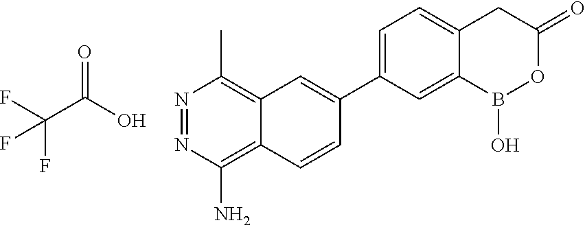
C12=C(C)N=NC(N)=C1C=CC(C1=CC=C3C(=C1)B(O)OC(=O)C3)=C2.O=C(O)C(F)(F)F
